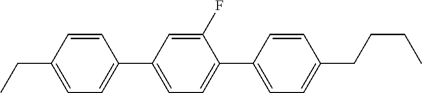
C(C1=CC=C(C2=CC=C(C3=CC=C(CCCC)C=C3)C(F)=C2)C=C1)C
